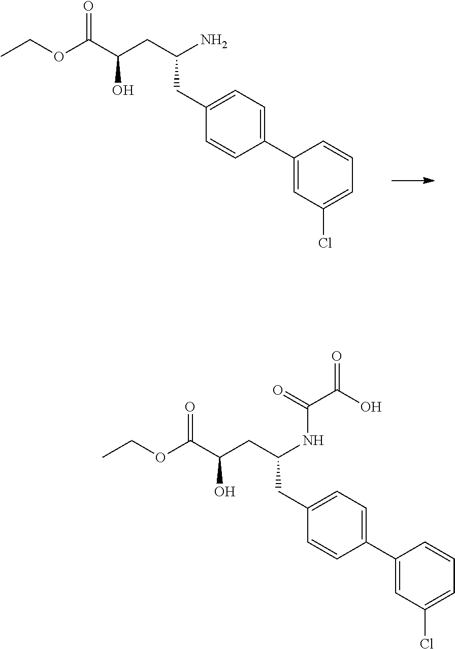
C1(C2=CC=C(CC(CC(O)C(OCC)=O)NC(C(O)=O)=O)C=C2)=CC(Cl)=CC=C1.C1(C2=CC=C(CC(CC(O)C(OCC)=O)N)C=C2)=CC(Cl)=CC=C1
